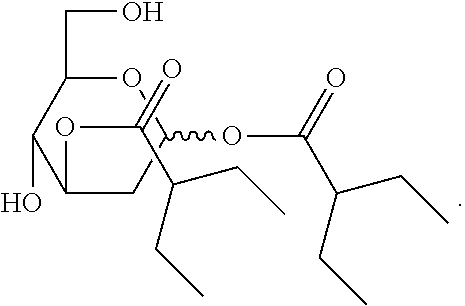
O1C(CO)C(O)C(OC(=O)C(CC)CC)CC1OC(C(CC)CC)=O
